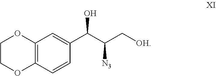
C1COC2=C(O1)C=C(C(C(C[OH])[N3])O)C=C2
